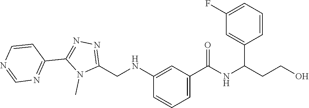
C(CCO)(NC(C1=CC=CC(NCC2=NN=C(C3=NC=NC=C3)N2C)=C1)=O)C1=CC(F)=CC=C1
